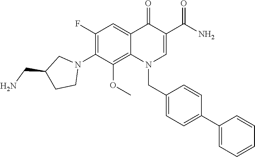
C1(F)=C(N2CC(CN)CC2)C(OC)=C2C(=C1)C(=O)C(C(N)=O)=CN2CC1=CC=C(C2=CC=CC=C2)C=C1
